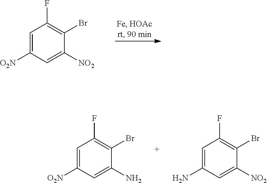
C1=C([O2N])C=C([NO2])C(Br)=C1F.C1=C([O2N])C=C(N)C(Br)=C1F.C1=C(N)C=C([NO2])C(Br)=C1F
